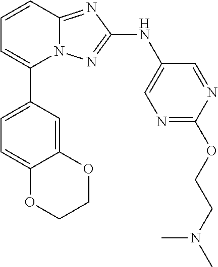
N12C(=NC(NC3=CN=C(OCCN(C)C)N=C3)=N1)C=CC=C2C1=CC=C2C(=C1)OCCO2
